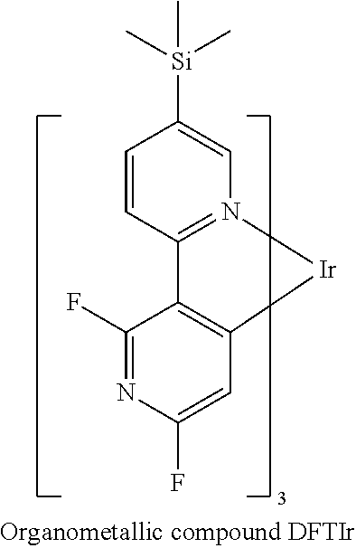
[Ir]1N2=C(C=CC([Si](C)(C)C)=C2)C2=C1C=C(F)N=C2F
